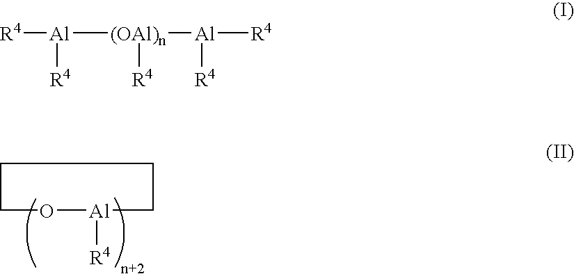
O1[Al]([R4])CCCC1.[Al]([(OAl)n]([Al]([R4])[R4])[R4])([R4])[R4]
